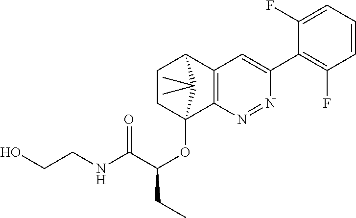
C1CC2(OC(C(NCCO)=O)CC)C3=C(C1C2(C)C)C=C(C1=C(F)C=CC=C1F)N=N3
